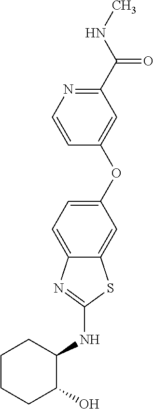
C1(OC2=CC(C(NC)=O)=NC=C2)=CC=C2C(=C1)SC(NC1CCCCC1O)=N2
